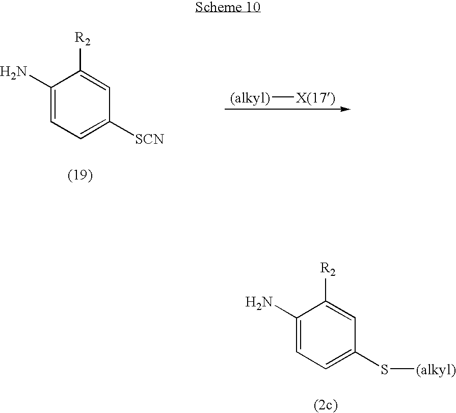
[(alkyl)][X(17)].C1(N)=CC=C([SCN])C=C1[R2].C1(N)=CC=C(S[(alkyl)])C=C1[R2]
